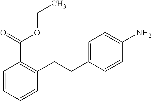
C1=CC=CC(CCC2=CC=C(N)C=C2)=C1C(=O)OCC
